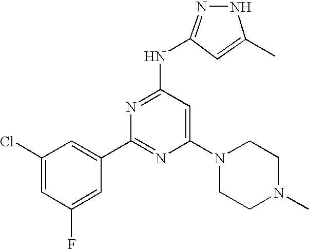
C1(Cl)=CC(F)=CC(C2=NC(N3CCN(C)CC3)=CC(NC3=NNC(C)=C3)=N2)=C1
